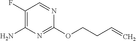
C(COC1=NC(N)=C(F)C=N1)C=C
